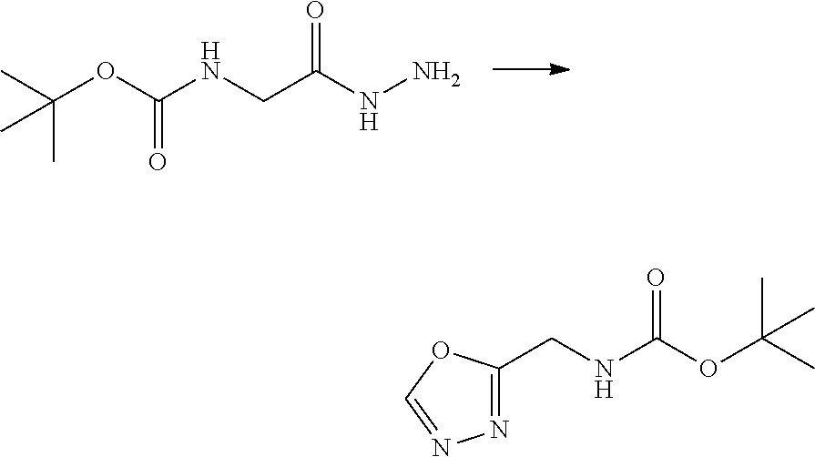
N(CC(NN)=O)C(OC(C)(C)C)=O.N(CC1=NN=CO1)C(OC(C)(C)C)=O
